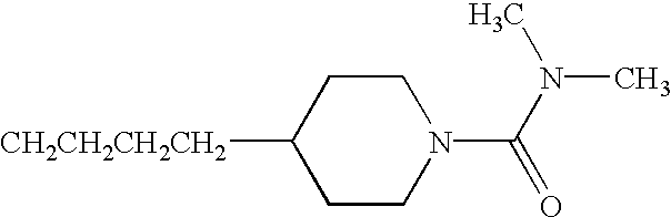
C1CN(C(N(C)C)=O)CCC1[CH2CH2CH2CH2]
